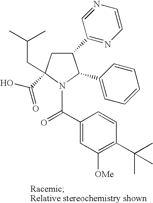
C1(C2=NC=CN=C2)CC(C(O)=O)(CC(C)C)N(C(C2=CC([OMe])=C(C(C)(C)C)C=C2)=O)C1C1=CC=CC=C1
